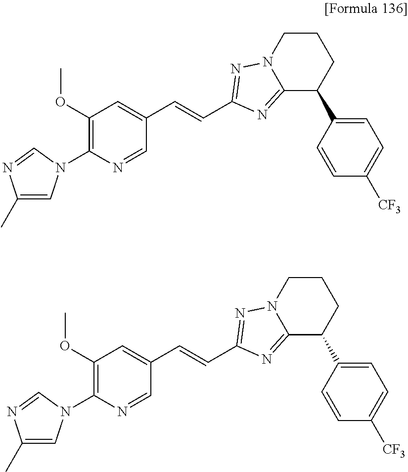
C1(C)=CN(C2=C(OC)C=C(C=CC3=NN4CCCC(C5=CC=C([CF3])C=C5)C4=N3)C=N2)C=N1.C1(C)=CN(C2=C(OC)C=C(C=CC3=NN4CCCC(C5=CC=C([CF3])C=C5)C4=N3)C=N2)C=N1
